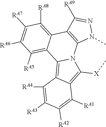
C1([RA7])=C([RA6])C([RA5])=C2C(=C1[RA8])C1=C(N3C2=C2C(=C3[X]C)C([RA1])=C([RA2])C([RA3])=C2[RA4])N(C)N=C1[RA9]
